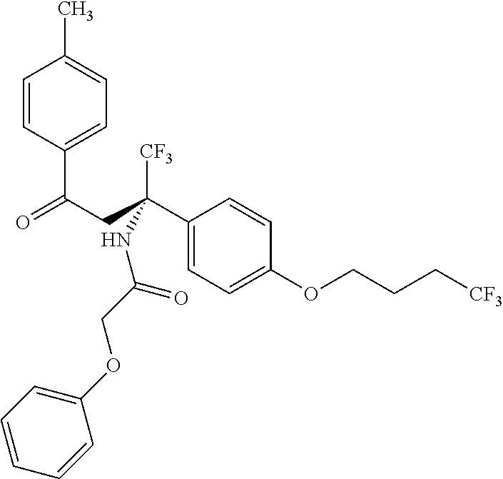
C(C1=CC=C(C)C=C1)(CC([CF3])(C1=CC=C(OCCC[CF3])C=C1)NC(=O)COC1=CC=CC=C1)=O
